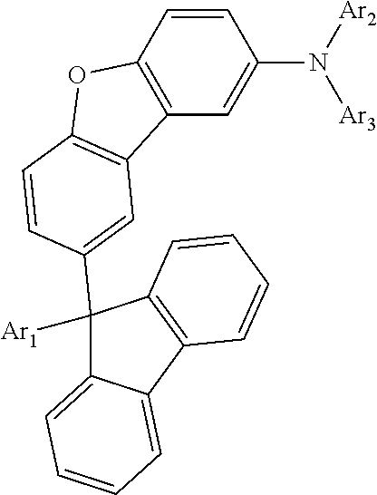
C1=CC2=C(C=C1N([Ar3])[Ar2])C1=C(O2)C=CC(C2([Ar1])C3=CC=CC=C3C3=C2C=CC=C3)=C1
